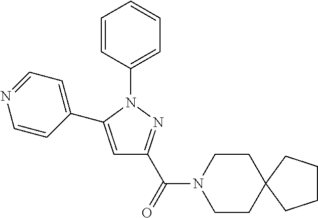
C1=CC(N2C(C3=CC=NC=C3)=CC(C(N3CCC4(CCCC4)CC3)=O)=N2)=CC=C1
